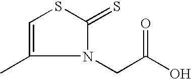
C1=C(C)N(CC(O)=O)C(=S)S1
